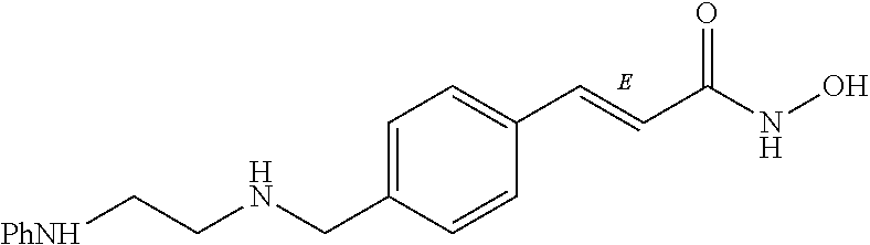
C(C1=CC=C(C=CC(NO)=O)C=C1)NCC[PhNH]
